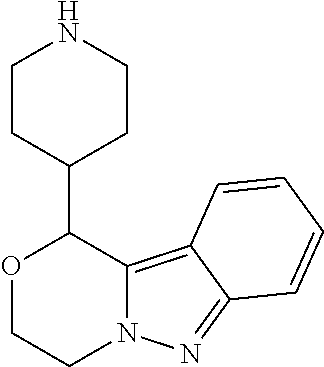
O1CCN2C(=C3C(=N2)C=CC=C3)C1C1CCNCC1
